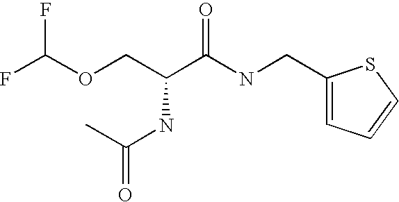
FC(OCC(C(NCC1=CC=CS1)=O)NC(=O)C)F
